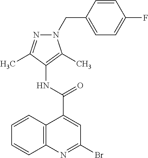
C12=C(N=C(Br)C=C1C(=O)NC1=C(C)N(CC3=CC=C(F)C=C3)N=C1C)C=CC=C2
